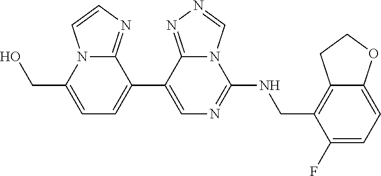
C1(C2=CC=C(CO)N3C2=NC=C3)=CN=C(NCC2=C3C(=CC=C2F)OCC3)N2C1=NN=C2
